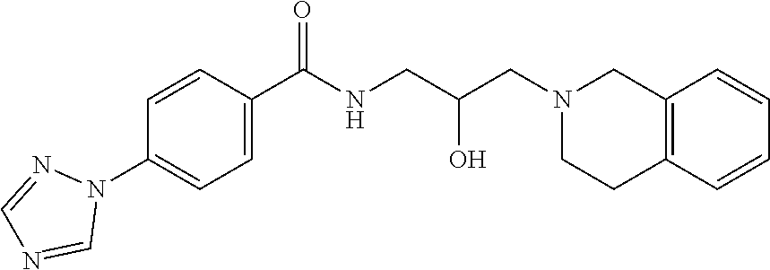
C1=CC(C(NCC(CN2CCC3=C(C2)C=CC=C3)O)=O)=CC=C1N1N=CN=C1
